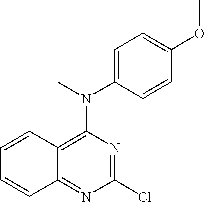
C1=CC2=C(N(C)C3=CC=C(OC)C=C3)N=C(Cl)N=C2C=C1
